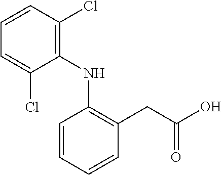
C1=CC(Cl)=C(NC2=C(CC(O)=O)C=CC=C2)C(Cl)=C1
